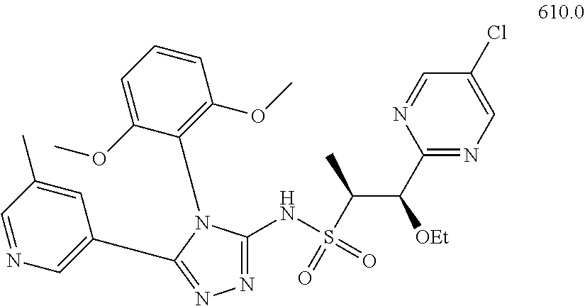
C1(C([OEt])C(S(=O)(NC2=NN=C(C3=CN=CC(C)=C3)N2C2=C(OC)C=CC=C2OC)=O)C)=NC=C(Cl)C=N1
